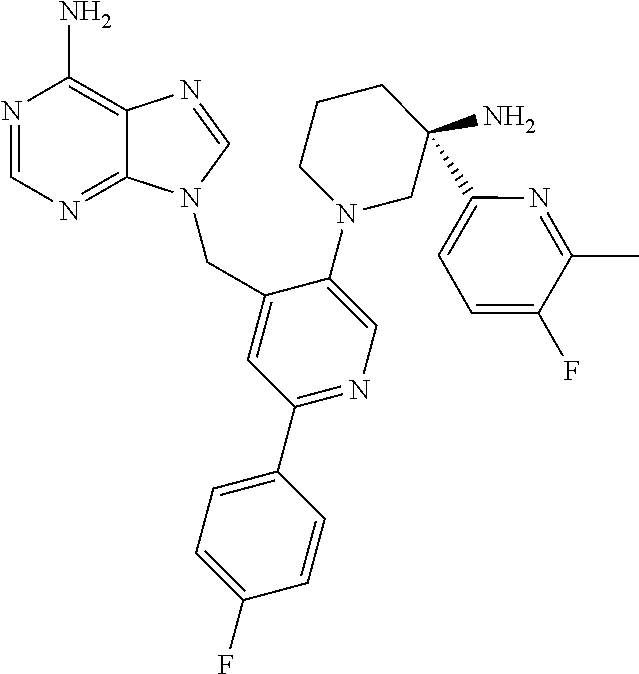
N1=CN=C2C(=C1N)N=CN2CC1=CC(C2=CC=C(F)C=C2)=NC=C1N1CC(C2=CC=C(F)C(C)=N2)(N)CCC1
